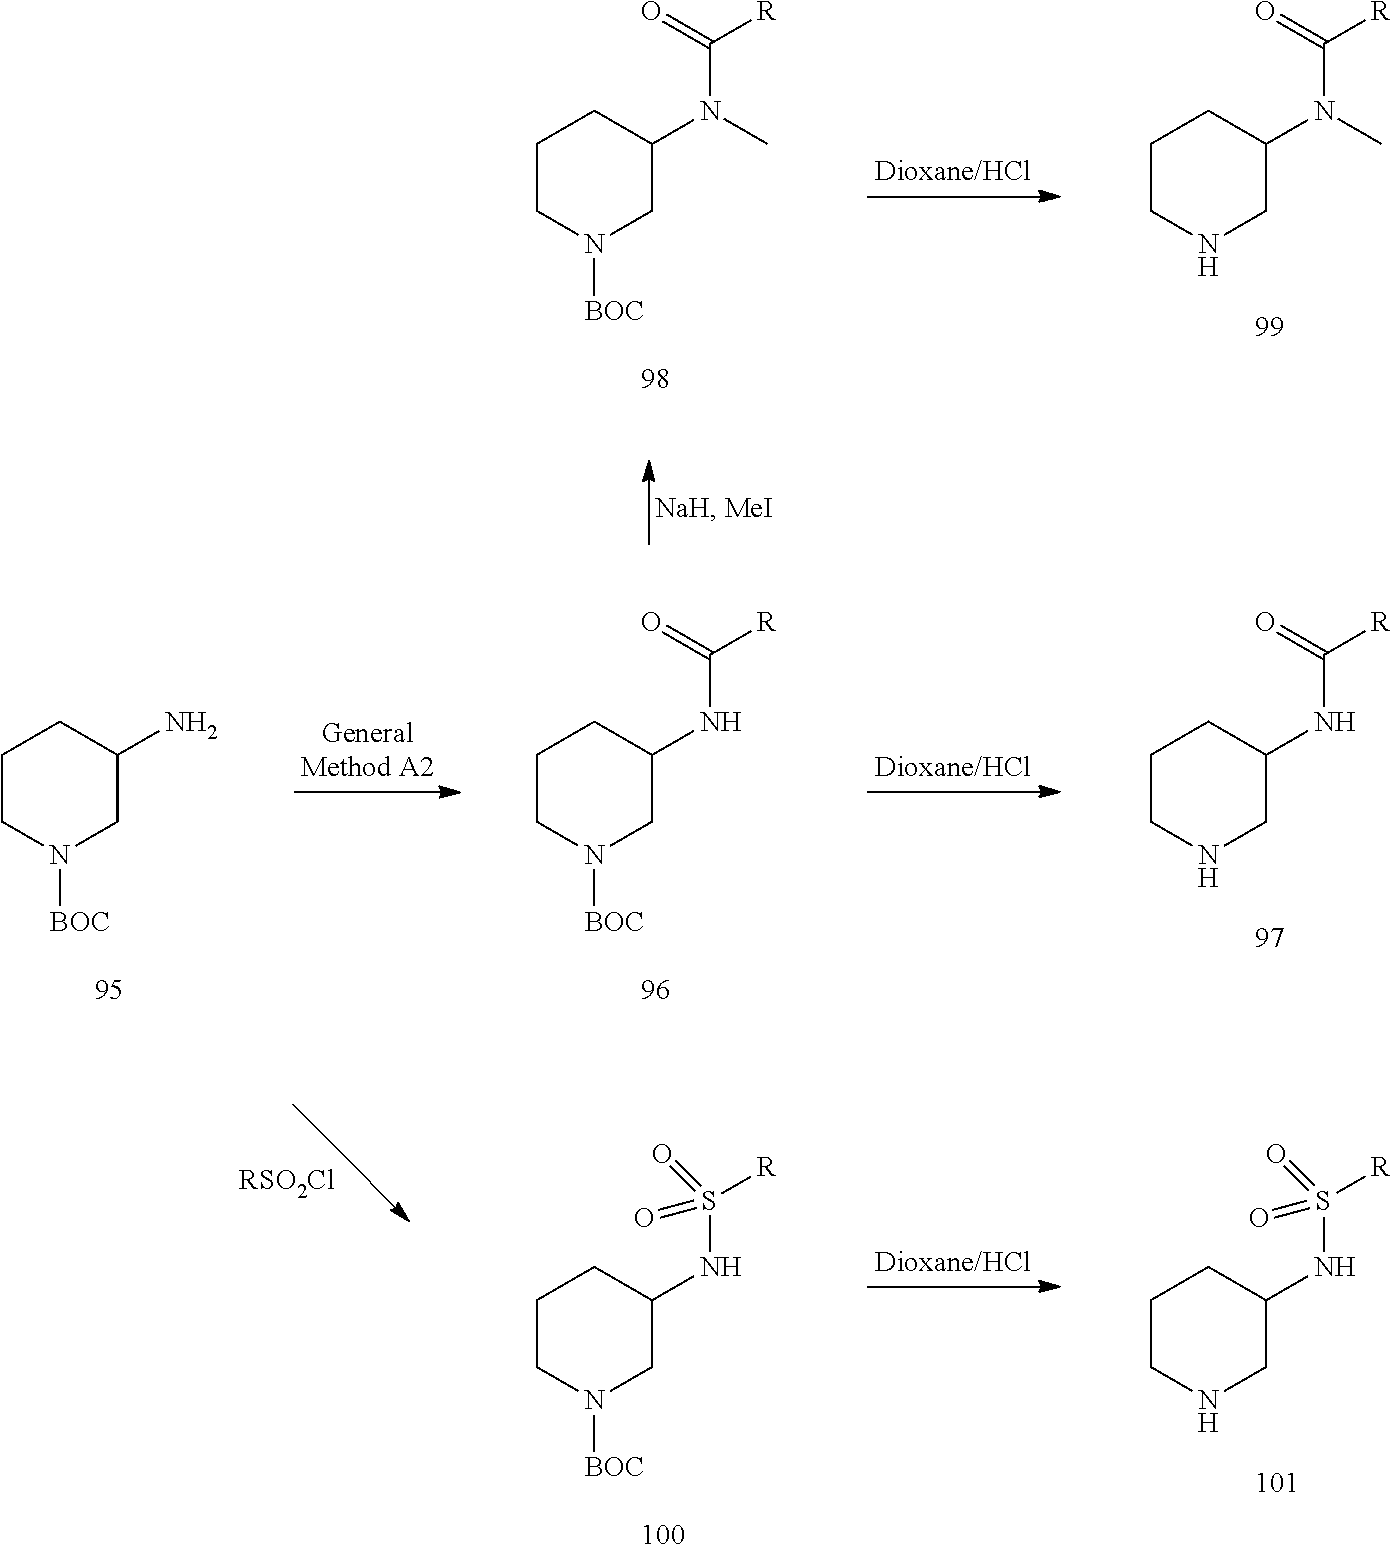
C1CN([BOC])CC(N)C1.C1CN([BOC])CC(NC([R])=O)C1.C1CNCC(NC([R])=O)C1.C1CN([BOC])CC(NS([R])(=O)=O)C1.C1CNCC(NS([R])(=O)=O)C1.[RSO2Cl].C1CN([BOC])CC(N(C([R])=O)C)C1.C1CNCC(N(C([R])=O)C)C1
